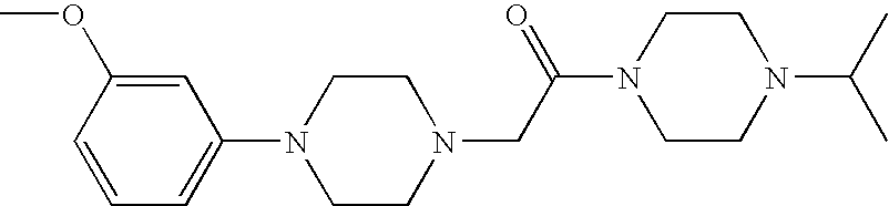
C1=C(OC)C=CC=C1N1CCN(CC(N2CCN(C(C)C)CC2)=O)CC1
